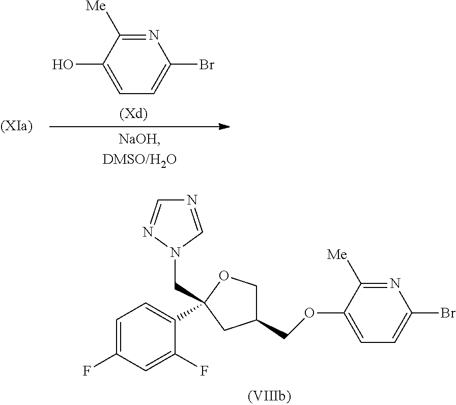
C1=C(F)C=C(F)C(C2(CN3C=NC=N3)OCC(COC3=CC=C(Br)N=C3[Me])C2)=C1.N1=C([Me])C(O)=CC=C1Br
